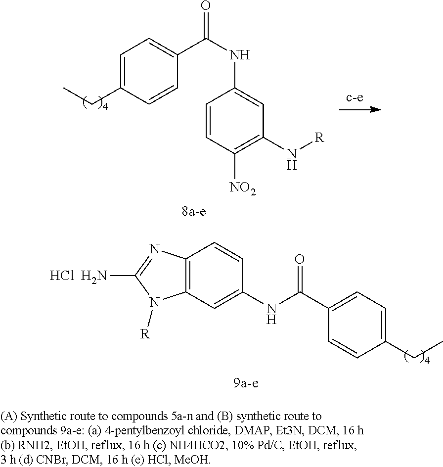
C1=C(CC)C=CC(C(NC2=CC(N[R])=C([NO2])C=C2)=O)=C1.C12=C(C=C(NC(C3=CC=C(CC)C=C3)=O)C=C1)N([R])C([HCl  H2N])=N2
